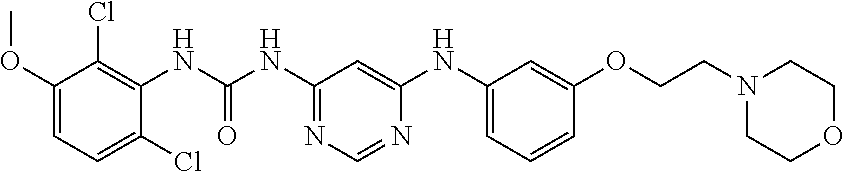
C1=C(Cl)C(NC(NC2=NC=NC(NC3=CC=CC(OCCN4CCOCC4)=C3)=C2)=O)=C(Cl)C(OC)=C1
